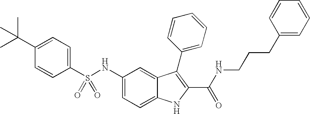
C1(C(C)(C)C)=CC=C(S(NC2=CC=C3C(=C2)C(C2=CC=CC=C2)=C(C(NCCCC2=CC=CC=C2)=O)N3)(=O)=O)C=C1
